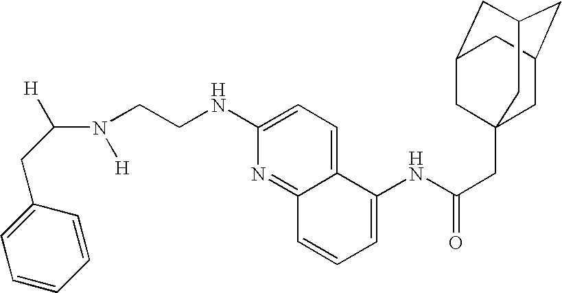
C1(CC(N([H])CCNC2=CC=C3C(=N2)C=CC=C3NC(CC23CC4CC(CC(C2)C4)C3)=O)[H])=CC=CC=C1
